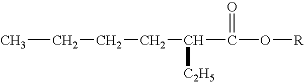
CCCCC([C2H5])C(O[R])=O
